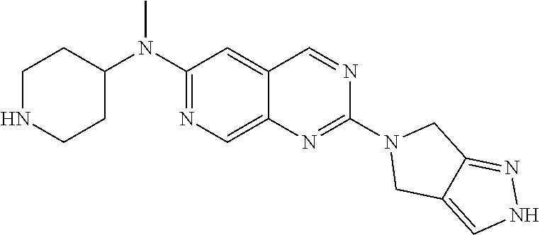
C1NCCC(N(C2=NC=C3C(=C2)C=NC(N2CC4=CNN=C4C2)=N3)C)C1
